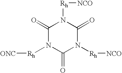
C1(=O)N([Rh][ONC])C(=O)N([Rh][NCO])C(=O)N1[Rh][NCO]
